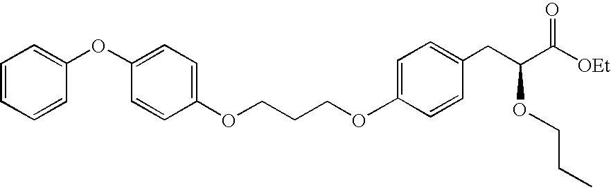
C1=CC=CC(OC2=CC=C(OCCCOC3=CC=C(CC(C([OEt])=O)OCCC)C=C3)C=C2)=C1
